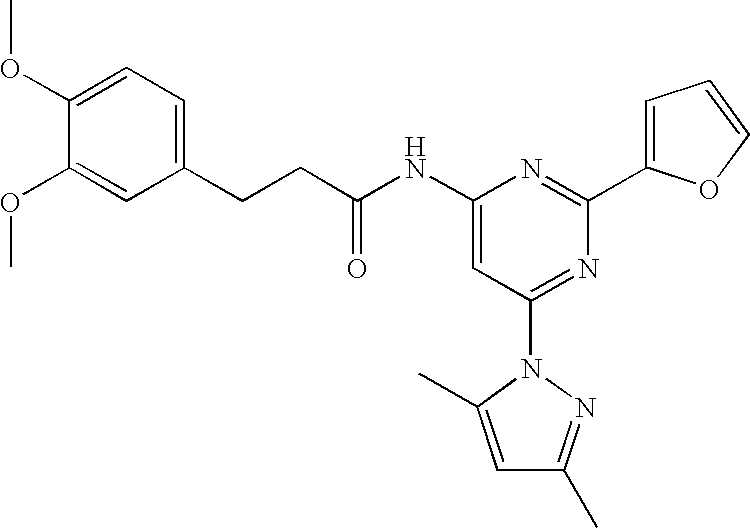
C1(NC(CCC2=CC=C(OC)C(OC)=C2)=O)=CC(N2C(C)=CC(C)=N2)=NC(C2=CC=CO2)=N1
